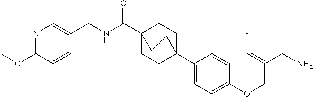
N(C(C12CCC(C3=CC=C(OCC(CN)=CF)C=C3)(CC1)CC2)=O)CC1=CN=C(OC)C=C1
